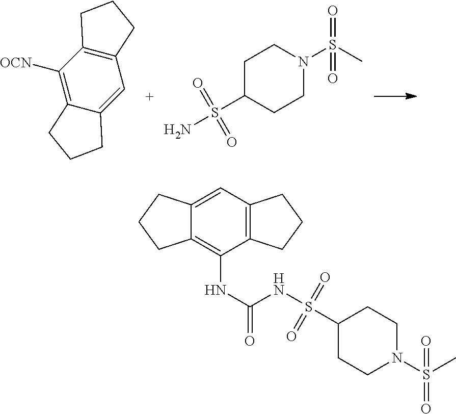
C12=C(C([OCN])=C3C(=C1)CCC3)CCC2.C1(S(N)(=O)=O)CCN(S(C)(=O)=O)CC1.C12=C(C=C3C(=C1NC(=O)NS(C1CCN(S(C)(=O)=O)CC1)(=O)=O)CCC3)CCC2
